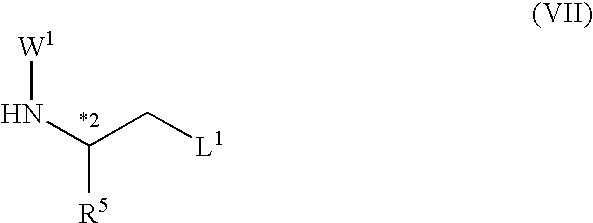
[W1]NC([R5])C[L1]
